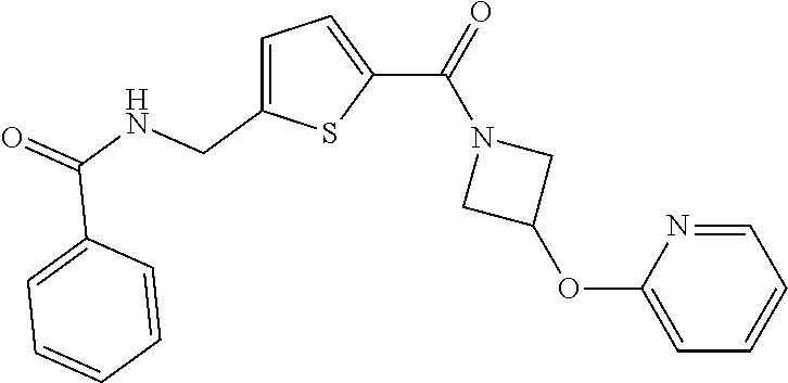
C1=C(CNC(=O)C2=CC=CC=C2)SC(C(N2CC(OC3=CC=CC=N3)C2)=O)=C1
